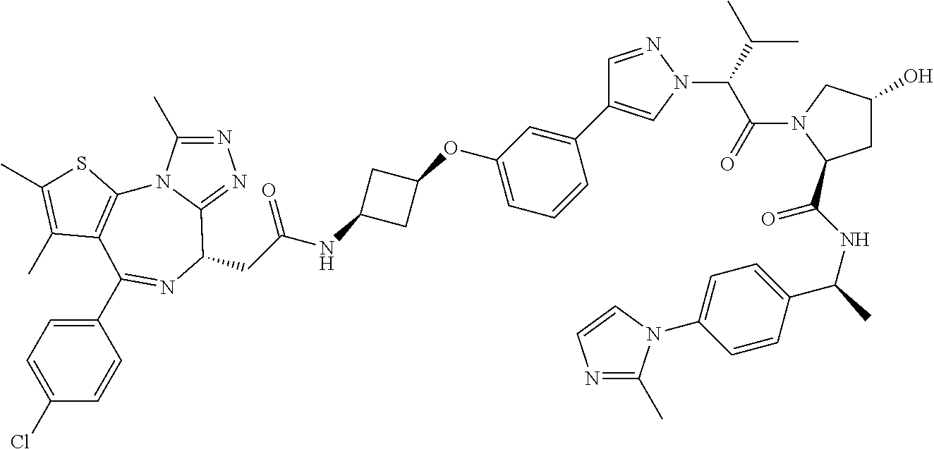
N1=C(C)N2C(=N1)C(CC(NC1CC(OC3=CC=CC(C4=CN(C(C(N5C(C(NC(C)C6=CC=C(N7C(C)=NC=C7)C=C6)=O)CC(O)C5)=O)C(C)C)N=C4)=C3)C1)=O)N=C(C1=CC=C(Cl)C=C1)C1=C2SC(C)=C1C
